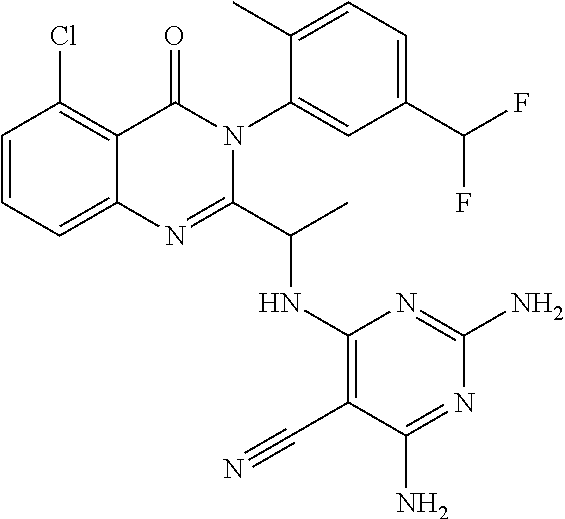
C1=CC=C2C(=C1Cl)C(=O)N(C1=CC(C(F)F)=CC=C1C)C(C(C)NC1=C(C#N)C(N)=NC(N)=N1)=N2
